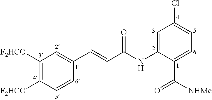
C1([F2HCO])=C([F2HCO])C=CC(C=CC(NC2=CC(Cl)=CC=C2C([NHMe])=O)=O)=C1
